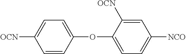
[OCN]C1=CC=C(OC2=CC=C([NCO])C=C2[OCN])C=C1
